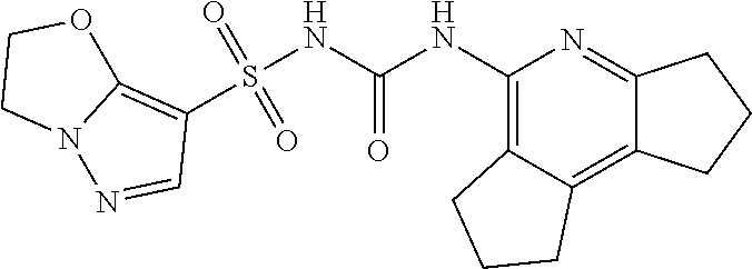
S(NC(NC1=C2C(=C3C(=N1)CCC3)CCC2)=O)(C1=C2N(N=C1)CCO2)(=O)=O
